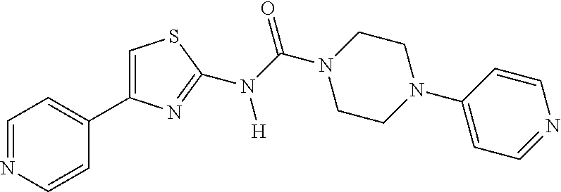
C1=NC=CC(C2=CSC(N(C(N3CCN(C4=CC=NC=C4)CC3)=O)[H])=N2)=C1
